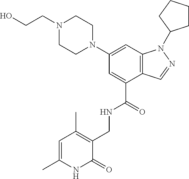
C12=C(C=C(N3CCN(CCO)CC3)C=C1C(=O)NCC1=C(C)C=C(C)NC1=O)N(C1CCCC1)N=C2
